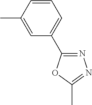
CC1=CC(C2=NN=C(C)O2)=CC=C1
